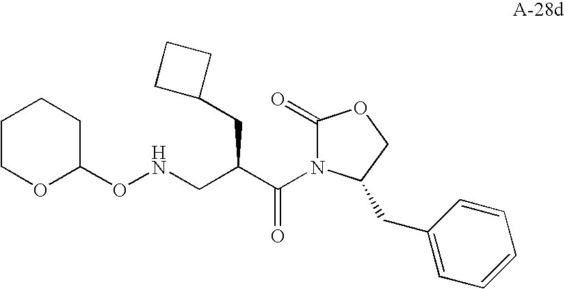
C1COC(ONCC(C(=O)N2C(=O)OCC2CC2=CC=CC=C2)CC2CCC2)CC1
